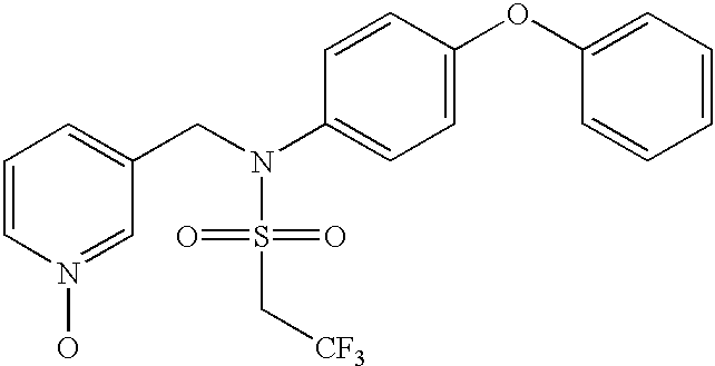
C1=CN(O)=CC(CN(S(=O)(=O)C[CF3])C2=CC=C(OC3=CC=CC=C3)C=C2)=C1
